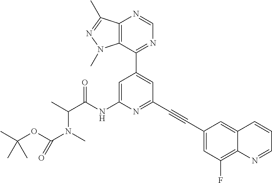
C1(C2=CC(C#CC3=CC(F)=C4C(=C3)C=CC=N4)=NC(NC(C(C)N(C)C(OC(C)(C)C)=O)=O)=C2)=NC=NC2=C1N(C)N=C2C
